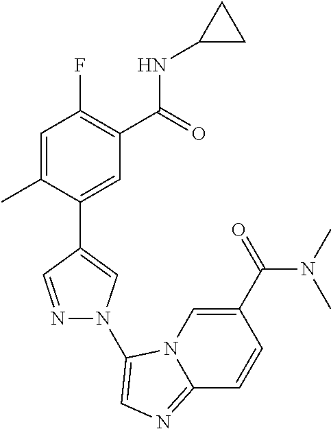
C1=C(C)C(C2=CN(C3=CN=C4N3C=C(C(N(C)C)=O)C=C4)N=C2)=CC(C(=O)NC2CC2)=C1F
